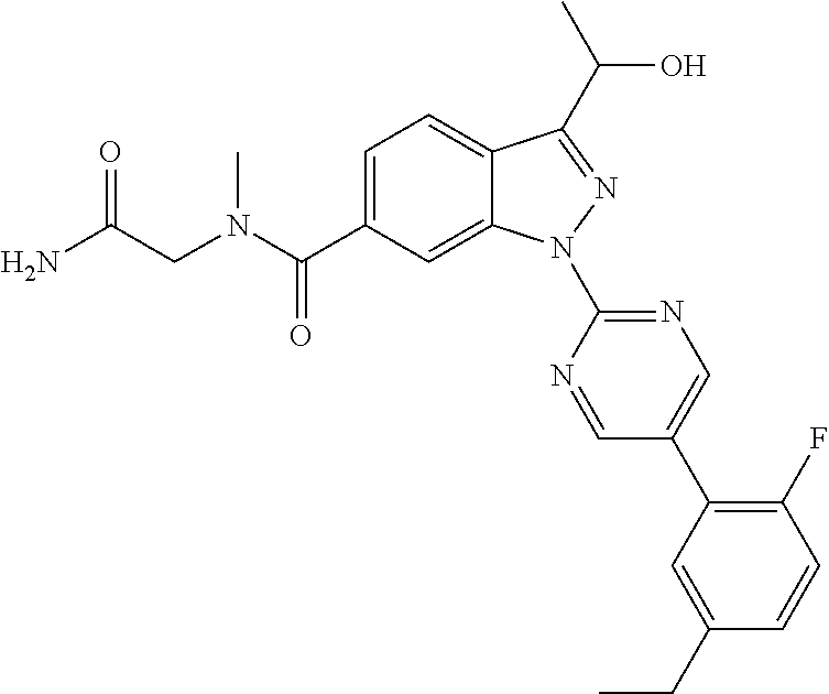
C12=CC=C(C(N(C)CC(N)=O)=O)C=C1N(C1=NC=C(C3=C(F)C=CC(CC)=C3)C=N1)N=C2C(C)O
